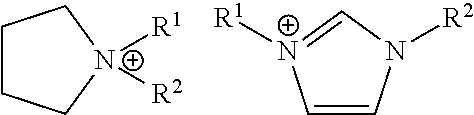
C1CC[N+]([R1])([R2])C1.C1=CN([R2])C=[N+]1[R1]
